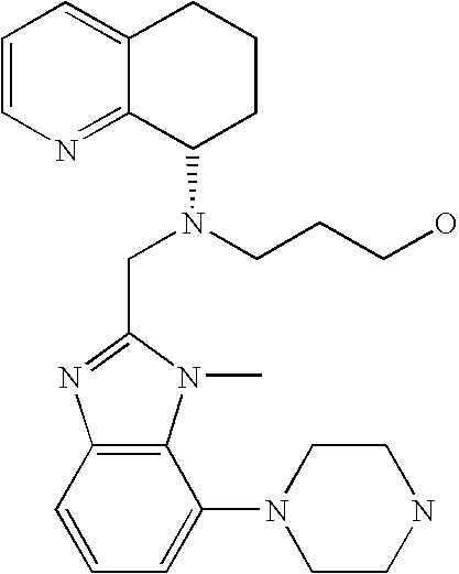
C12=C(C=CC=C1N1CCNCC1)N=C(CN(C1CCCC3=CC=CN=C13)CCCO)N2C
